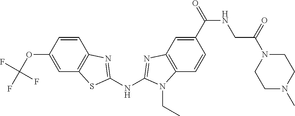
O(C1=CC2=C(C=C1)N=C(NC1=NC3=C(C=CC(C(NCC(N4CCN(C)CC4)=O)=O)=C3)N1CC)S2)C(F)(F)F
